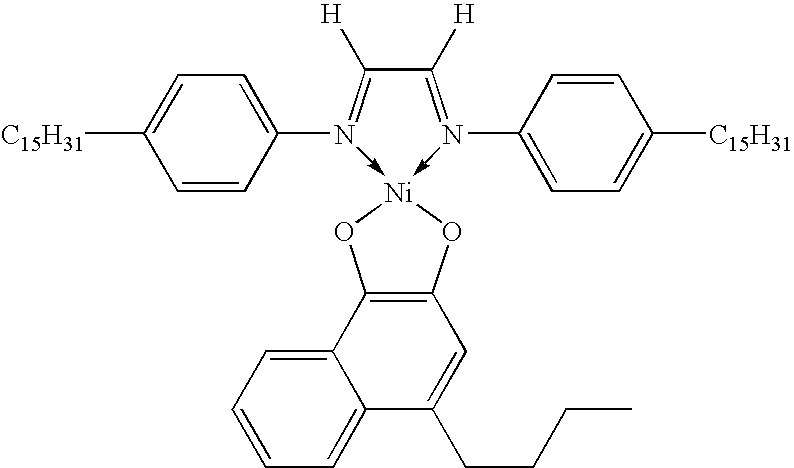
C1([H])=N(C2=CC=C([C15H31])C=C2)->[Ni]2(-N(C3=CC=C([C15H31])C=C3)=C1[H])OC1=C(O2)C2=CC=CC=C2C(CCCC)=C1
